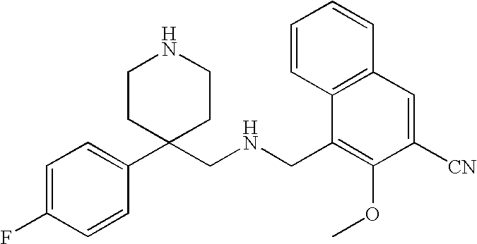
C1(C2(CNCC3=C(OC)C([CN])=CC4=C3C=CC=C4)CCNCC2)=CC=C(F)C=C1
